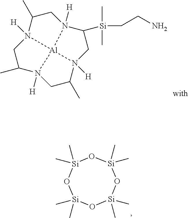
[Si]1(C)(C)O[Si](C)(C)O[Si](C)(C)O[Si](C)(C)O1.C1C(C)N2([H])CC(C)N3([H])CC(C)N4([H])CC([Si](C)(C)CCN)N1([H])[Al]324
